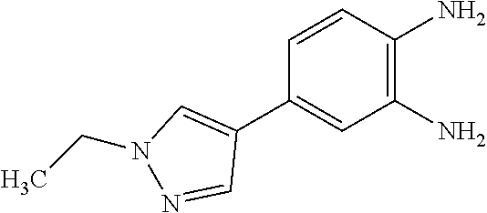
C1(C2=CN(CC)N=C2)=CC(N)=C(N)C=C1
